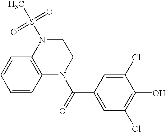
C1N(S(=O)(=O)C)C2=C(N(C(=O)C3=CC(Cl)=C(O)C(Cl)=C3)C1)C=CC=C2
